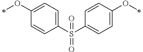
C1(OC)=CC=C(S(C2=CC=C(OC)C=C2)(=O)=O)C=C1
